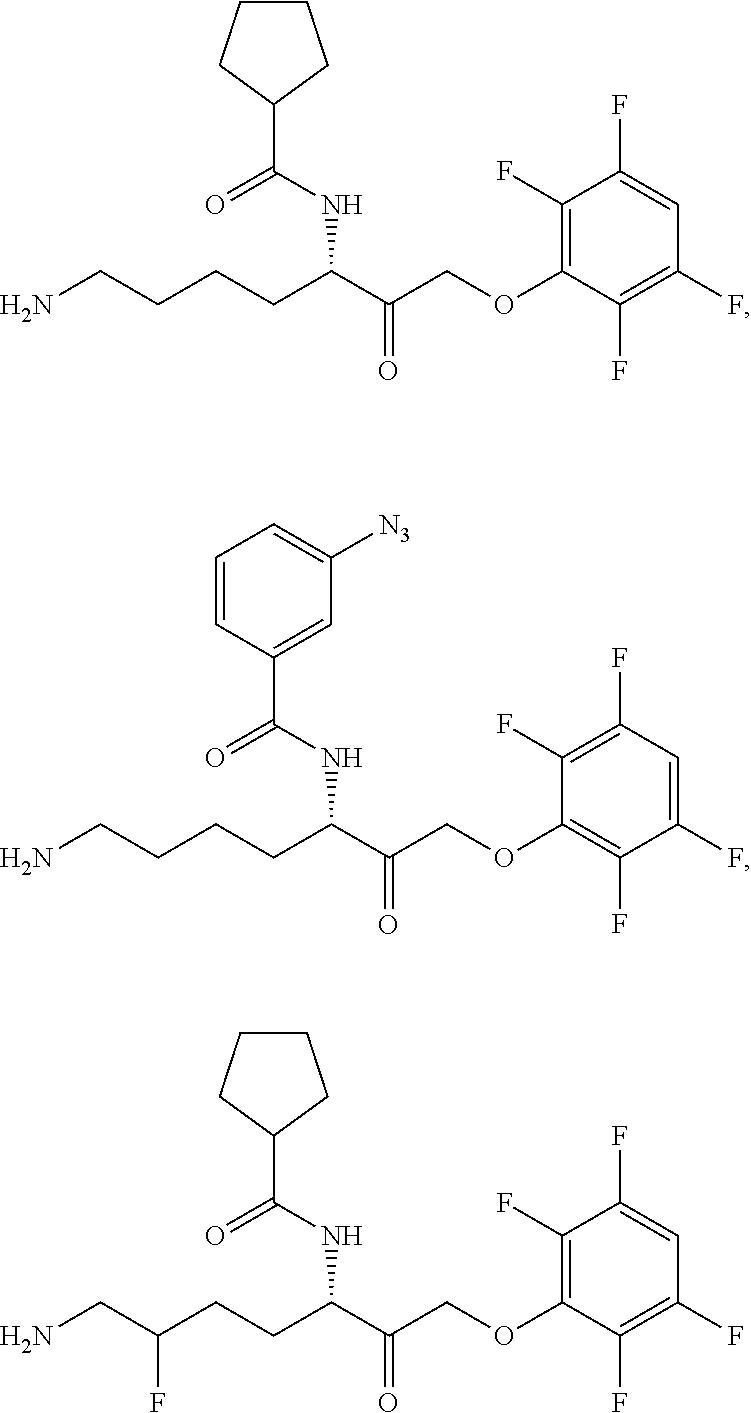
NCCCCC(C(COC1=C(F)C(F)=CC(F)=C1F)=O)NC(=O)C1CCCC1.NCCCCC(C(COC1=C(F)C(F)=CC(F)=C1F)=O)NC(=O)C1=CC([N3])=CC=C1.NCC(CCC(C(COC1=C(F)C(F)=CC(F)=C1F)=O)NC(=O)C1CCCC1)F
